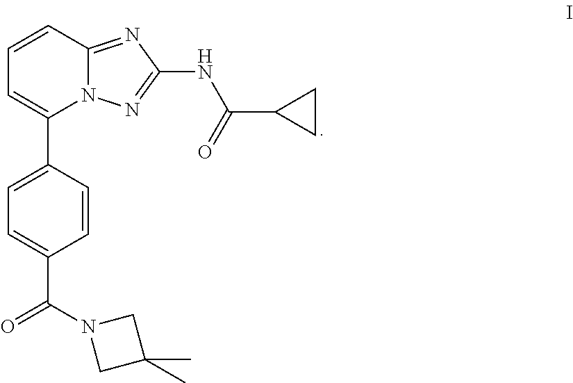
C1=CC2=NC(NC(C3CC3)=O)=NN2C(C2=CC=C(C(N3CC(C)(C)C3)=O)C=C2)=C1
